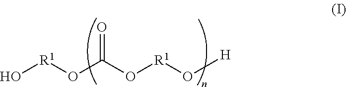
O[R1]OC(O[R1]O[H])=O
